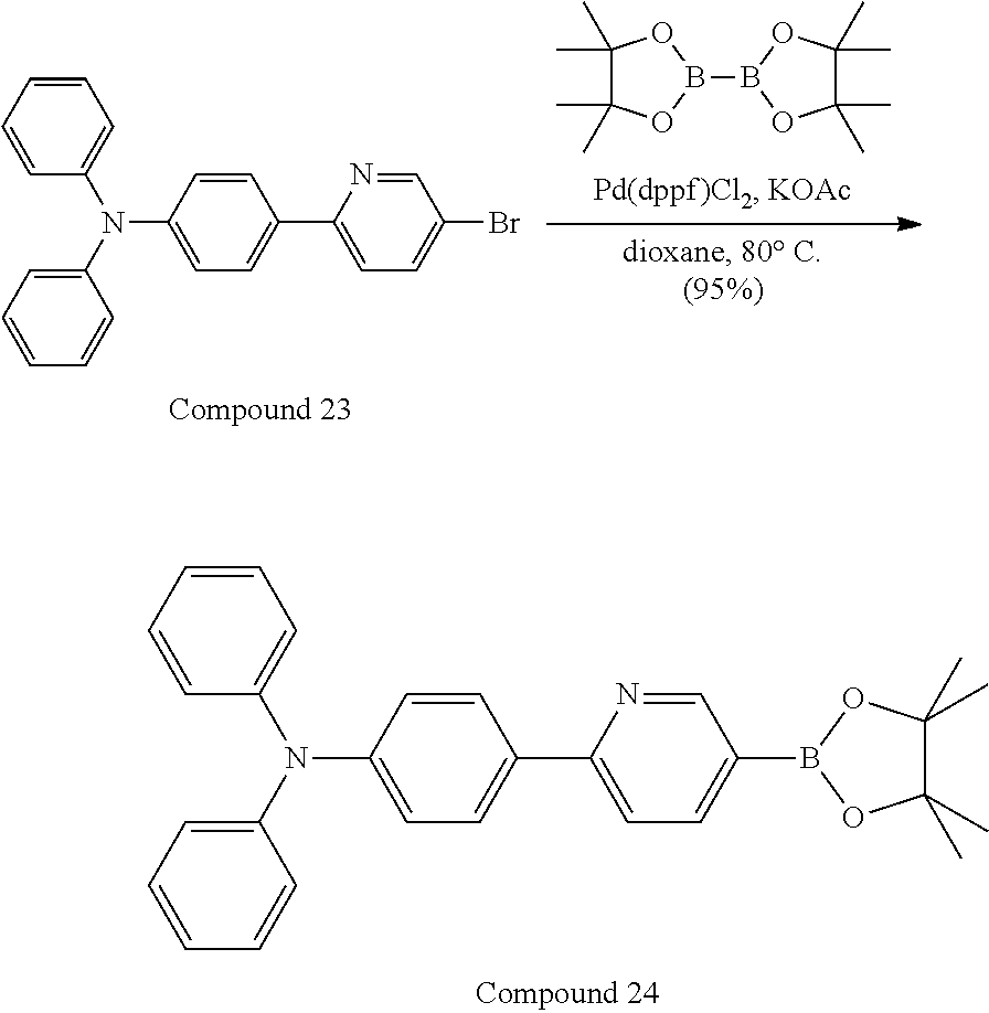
C1=CC=CC(N(C2=CC=C(C3=CC=C(B4OC(C)(C)C(C)(C)O4)C=N3)C=C2)C2=CC=CC=C2)=C1.C1=CC=CC(N(C2=CC=C(C3=CC=C(Br)C=N3)C=C2)C2=CC=CC=C2)=C1.C1(C)(C)C(C)(C)OB(B2OC(C)(C)C(C)(C)O2)O1
